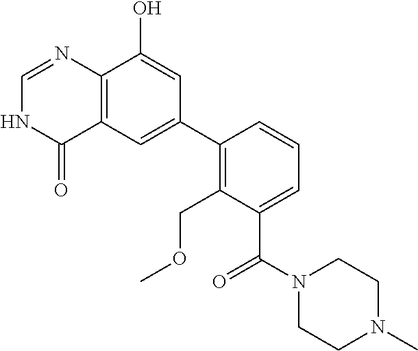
C12=C(C=C(C3=C(COC)C(C(N4CCN(C)CC4)=O)=CC=C3)C=C1O)C(=O)NC=N2
